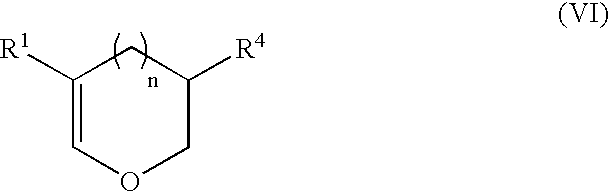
C1([R1])=COCC([R4])C1
